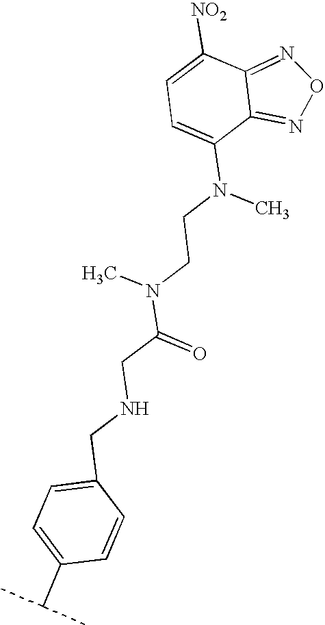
C1([NO2])=CC=C(N(C)CCN(C(CNCC2=CC=C(C(C)C)C=C2)=O)C)C2=NON=C12
